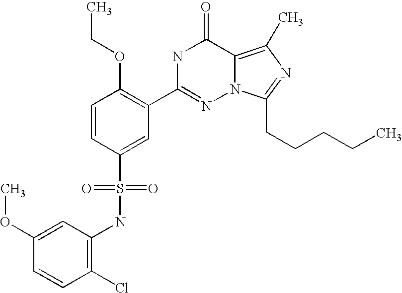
C1=CC(S(NC2=C(Cl)C=CC(OC)=C2)(=O)=O)=CC(C2=NN3C(=C(C)N=C3CCCCC)C(=O)N2)=C1OCC
